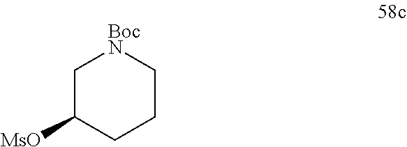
C1C([MsO])CCC[BocN]1
